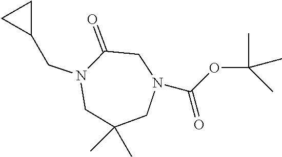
C(OC(C)(C)C)(=O)N1CC(C)(C)CN(CC2CC2)C(=O)C1
